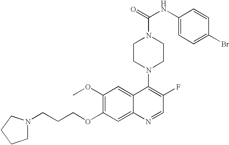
N1(CCCOC2=C(OC)C=C3C(=C2)N=CC(F)=C3N2CCN(C(NC3=CC=C(Br)C=C3)=O)CC2)CCCC1
